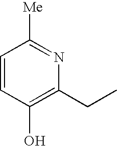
C1=CC(O)=C(CC)N=C1[Me]
